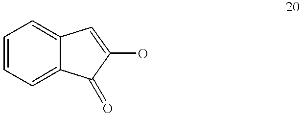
C1=CC=C2C(=C1)C=C(O)C2=O
